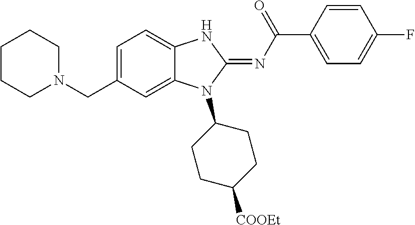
N1(CC2=CC=C3C(=C2)N(C2CCC([COOEt])CC2)C(=NC(C2=CC=C(F)C=C2)=O)N3)CCCCC1
